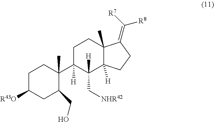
C1C([R43O])CC(CO)C(C2([H])C(C[NHR42])([H])C3([H])C(C)(CC2)C(=C([R7])[R8])CC3)(C)C1
